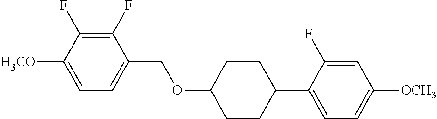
C1(F)=C(F)C([H3CO])=CC=C1COC1CCC(C2=CC=C([OCH3])C=C2F)CC1
